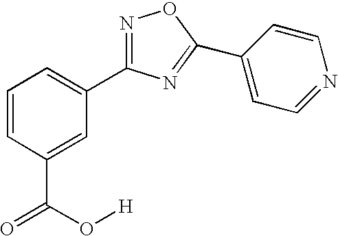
C1=CC(C(=O)O[H])=CC(C2=NOC(C3=CC=NC=C3)=N2)=C1
